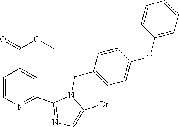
C1=CN=C(C2=NC=C(Br)N2CC2=CC=C(OC3=CC=CC=C3)C=C2)C=C1C(=O)OC
